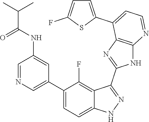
C1=NC=C(C2=CC=C3C(=C2F)C(C2=NC4=C(N2)N=CC=C4C2=CC=C(F)S2)=NN3)C=C1NC(C(C)C)=O
